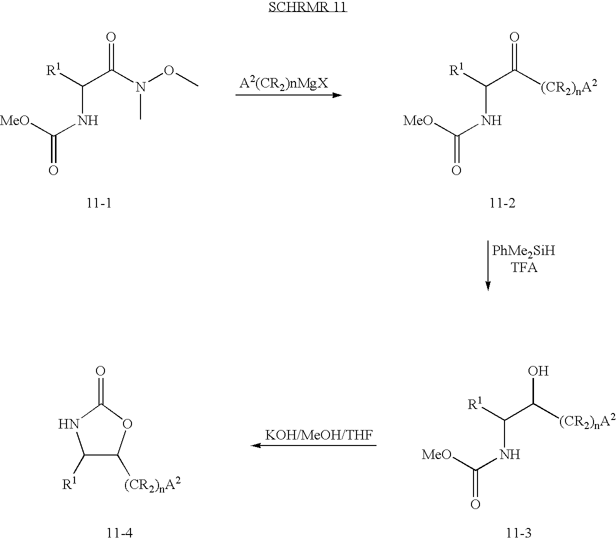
[MeO]C(NC([R1])C(N(OC)C)=O)=O.[A2(CR2)nMgX].[MeO]C(NC([R1])C([(CR2)nA2])=O)=O.[MeO]C(NC([R1])C([(CR2)nA2])O)=O.C1([R1])C([(CR2)nA2])OC(=O)N1
